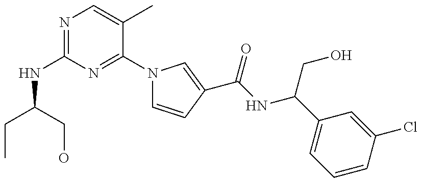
N(C1=NC=C(C)C(N2C=CC(C(NC(C3=CC=CC(Cl)=C3)CO)=O)=C2)=N1)C(CC)CO
